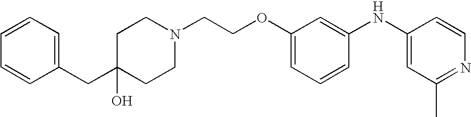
C1CN(CCOC2=CC=CC(NC3=CC(C)=NC=C3)=C2)CCC1(CC1=CC=CC=C1)O
